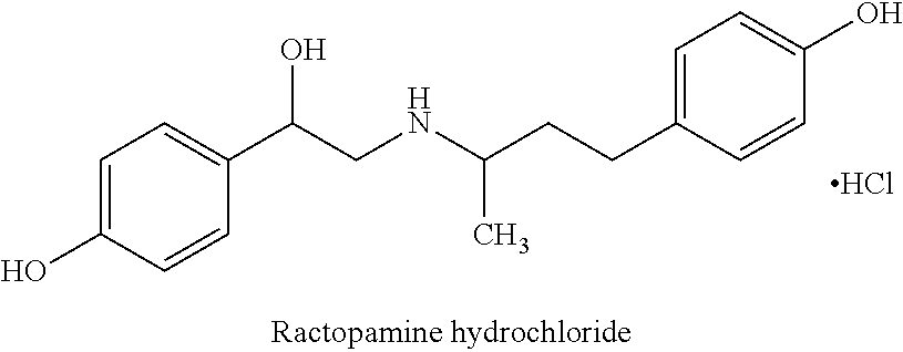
C1=C(O)C=CC(C(CNC(C)CCC2=CC=C(O)C=C2)O)=C1.Cl
